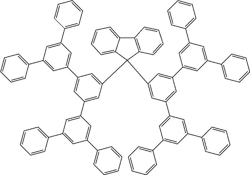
C1(C2=CC(C3=CC=CC=C3)=CC(C3=CC(C4=CC(C5=CC=CC=C5)=CC(C5=CC=CC=C5)=C4)=CC(C4(C5=CC(C6=CC(C7=CC=CC=C7)=CC(C7=CC=CC=C7)=C6)=CC(C6=CC(C7=CC=CC=C7)=CC(C7=CC=CC=C7)=C6)=C5)C5=CC=CC=C5C5=C4C=CC=C5)=C3)=C2)=CC=CC=C1
